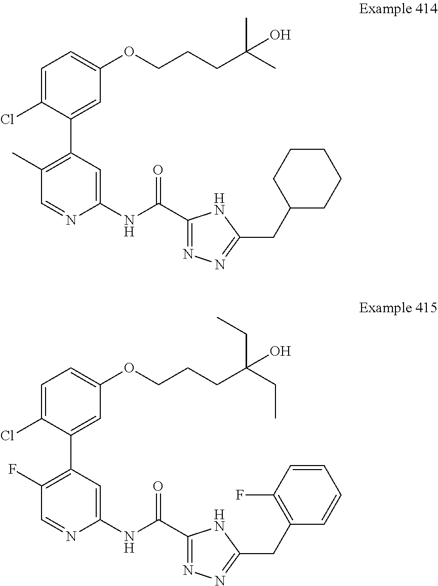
C1=C(Cl)C(C2=C(C)C=NC(NC(C3=NN=C(CC4CCCCC4)N3)=O)=C2)=CC(OCCCC(C)(C)O)=C1.C1=C(Cl)C(C2=C(F)C=NC(NC(C3=NN=C(CC4=C(F)C=CC=C4)N3)=O)=C2)=CC(OCCCC(CC)(CC)O)=C1
